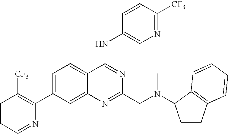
C1=CC=NC(C2=CC=C3C(=C2)N=C(CN(C)C2CCC4=C2C=CC=C4)N=C3NC2=CN=C([CF3])C=C2)=C1[CF3]
